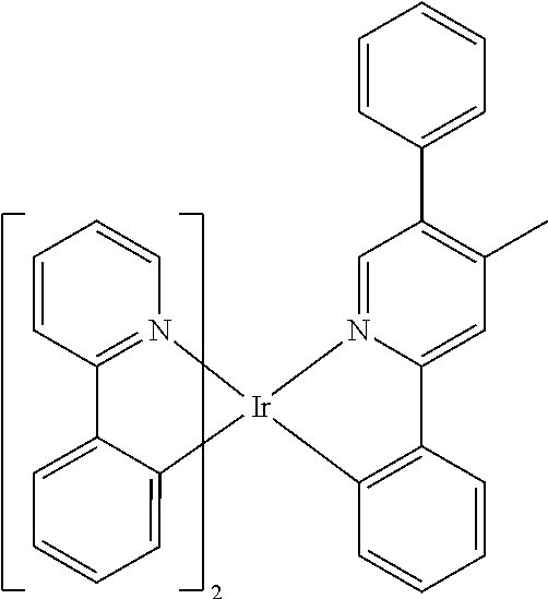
C1=CC2=N(C=C1)[Ir]1(C3=CC=CC=C23)N2=CC(C3=CC=CC=C3)=C(C)C=C2C2=C1C=CC=C2
